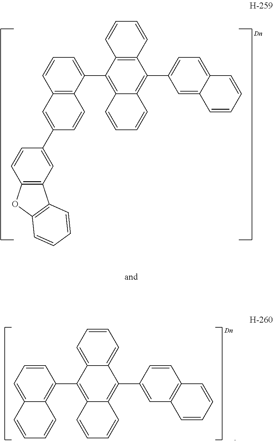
C12=C(C(C3=CC=C4C(=C3)C=CC=C4)=C3C(=C1C1=CC=CC4=C1C=CC(C1=CC5=C(C=C1)OC1=C5C=CC=C1)=C4)C=CC=C3)C=CC=C2.C1=C2C(=CC=C1)C(C1=CC3=C(C=C1)C=CC=C3)=C1C(=C2C2=C3C(=CC=C2)C=CC=C3)C=CC=C1
